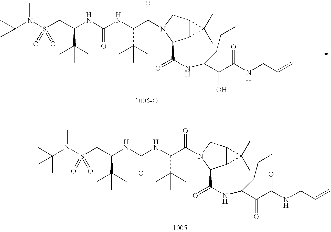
C(NC(NC(C(=O)N1CC2C(C1C(NC(C(O)C(NCC=C)=O)CCC)=O)C2(C)C)C(C)(C)C)=O)(CS(N(C(C)(C)C)C)(=O)=O)C(C)(C)C.C(NC(NC(C(=O)N1CC2C(C1C(NC(C(=O)C(NCC=C)=O)CCC)=O)C2(C)C)C(C)(C)C)=O)(CS(N(C(C)(C)C)C)(=O)=O)C(C)(C)C
